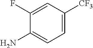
C1=C([CF3])C=C(F)C(N)=C1
